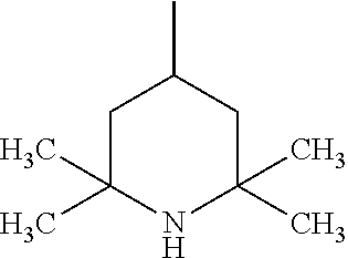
C1C(C)(C)NC(C)(C)CC1C
